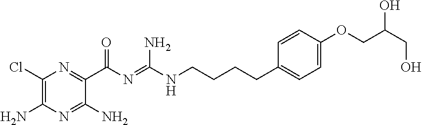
C1(Cl)=C(N)N=C(N)C(C(=O)N=C(N)NCCCCC2=CC=C(OCC(O)CO)C=C2)=N1
